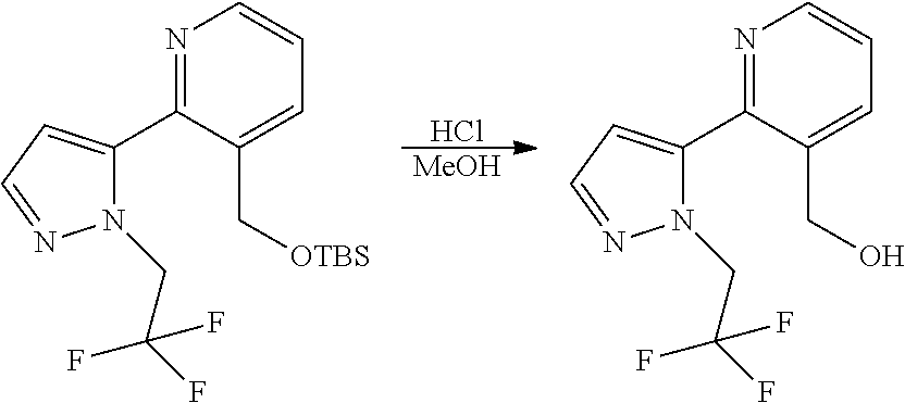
N1=C(C2=CC=NN2CC(F)(F)F)C(C[OTBS])=CC=C1.Cl.[MeOH].N1=C(C2=CC=NN2CC(F)(F)F)C(CO)=CC=C1
